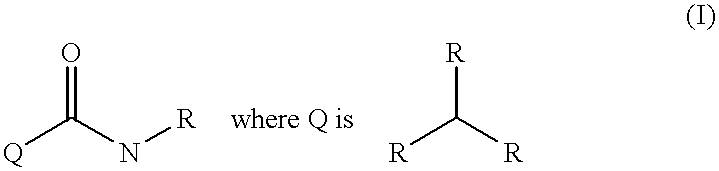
[Q]C(N[R])=O.[R]C([R])[R]
